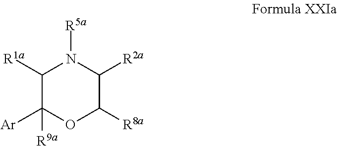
C1([R1a])C([Ar])([R9a])OC([R8a])C([R2a])N1[R5a]
